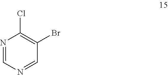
N1=CN=CC(Br)=C1Cl
